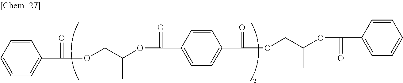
C1=CC=CC=C1C(OCC(C)OC(=O)C1=CC=C(C(=O)OCC(C)OC(=O)C2=CC=CC=C2)C=C1)=O
